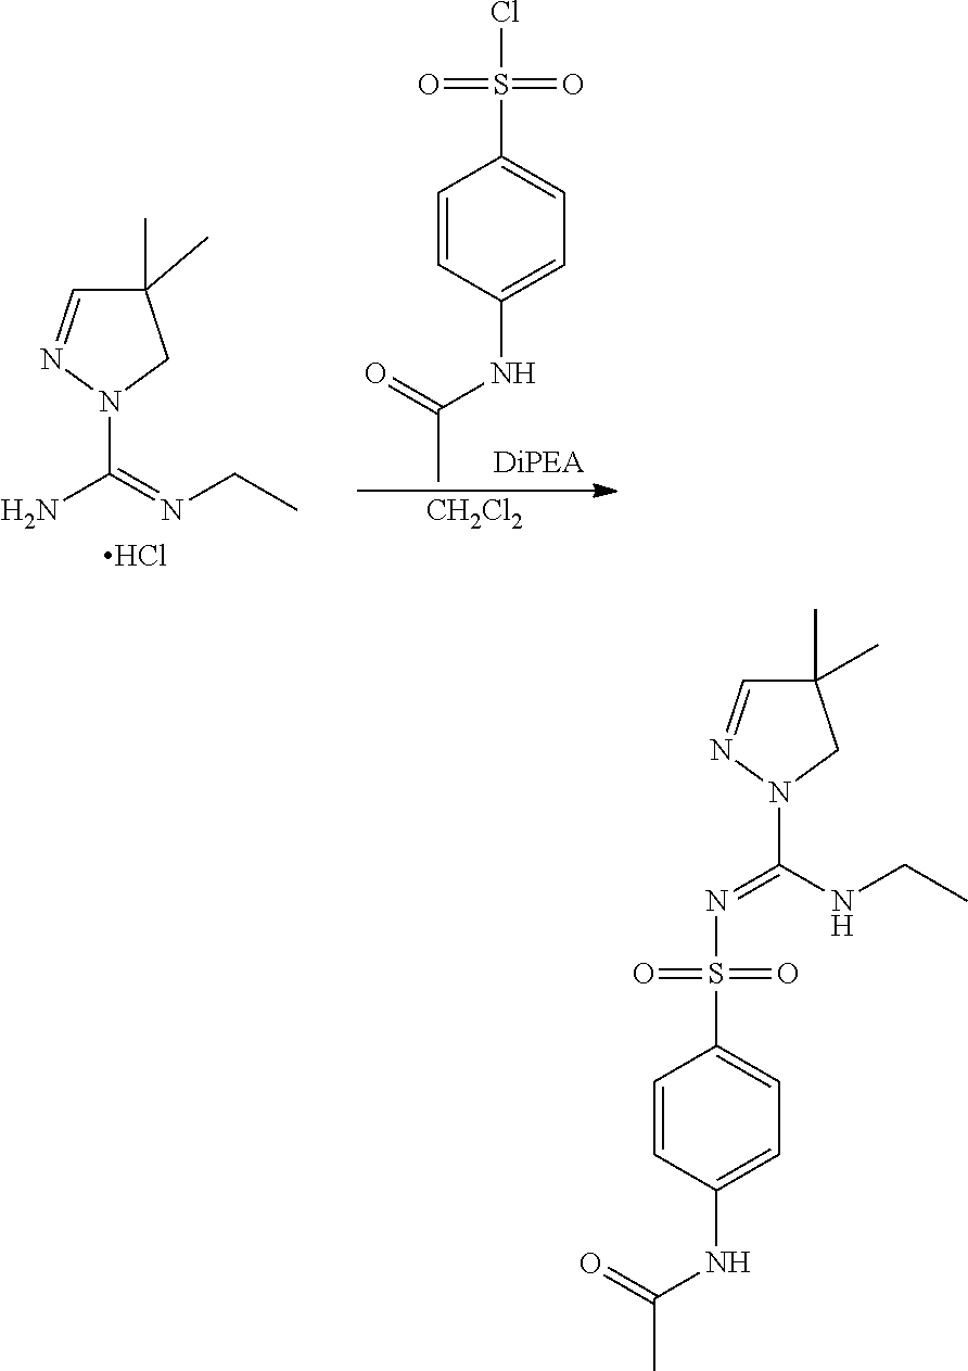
C1(C)(C)C=NN(C(=NCC)N)C1.Cl.C1=CC(NC(C)=O)=CC=C1S(Cl)(=O)=O.[CH2Cl2].C1=CC(NC(C)=O)=CC=C1S(N=C(NCC)N1N=CC(C)(C)C1)(=O)=O
